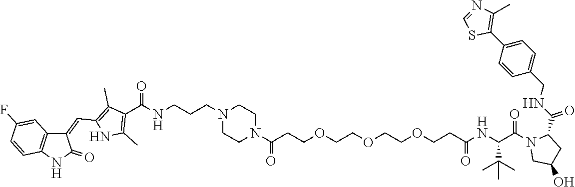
C1=NC(C)=C(C2=CC=C(CNC(=O)C3N(C(C(NC(CCOCCOCCOCCC(N4CCN(CCCNC(C5=C(C)NC(C=C6C7=C(C=CC(F)=C7)NC6=O)=C5C)=O)CC4)=O)=O)C(C)(C)C)=O)CC(O)C3)C=C2)S1
